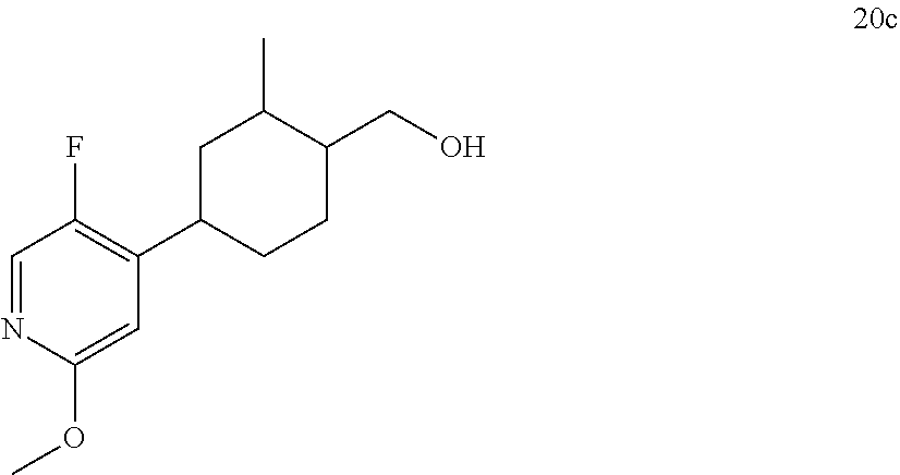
C1=NC(OC)=CC(C2CCC(CO)C(C)C2)=C1F
